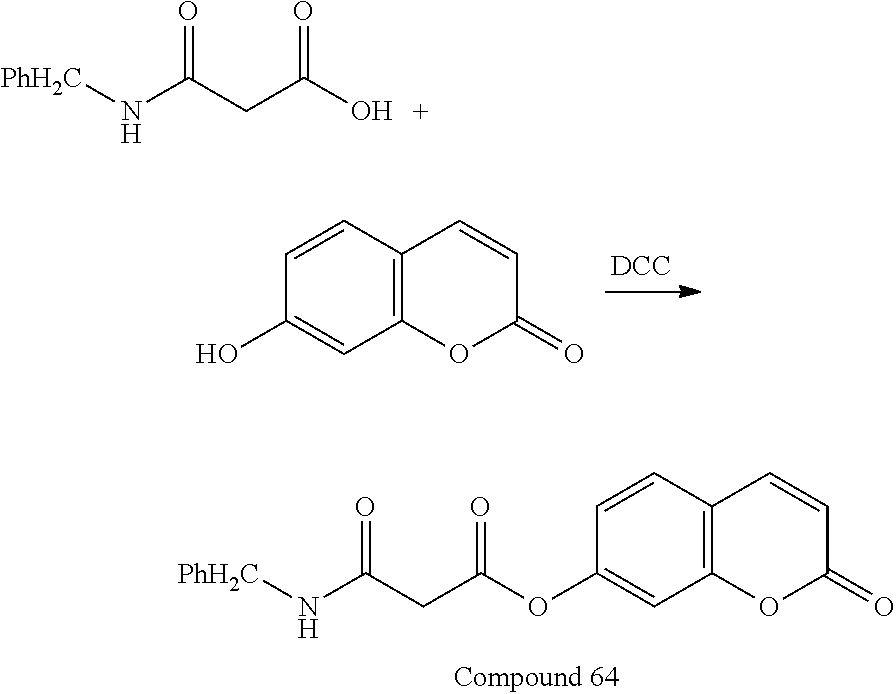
N([PhH2C])C(CC(O)=O)=O.C12=C(C=CC(OC(CC(N[PhH2C])=O)=O)=C1)C=CC(=O)O2.C12=C(C=CC(O)=C1)C=CC(=O)O2.[DCC]
